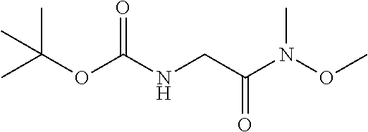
C(OC(NCC(N(OC)C)=O)=O)(C)(C)C
